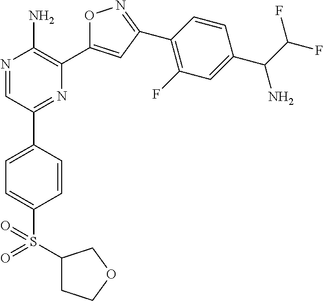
N1=CC(C2=CC=C(S(C3CCOC3)(=O)=O)C=C2)=NC(C2=CC(C3=C(F)C=C(C(N)C(F)F)C=C3)=NO2)=C1N
